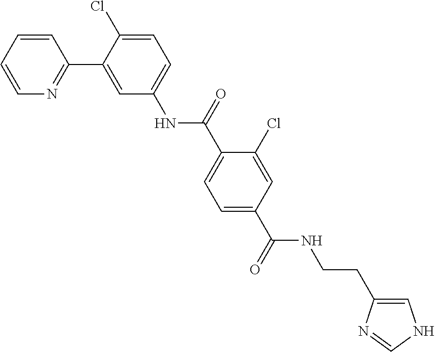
C1=CN=C(C2=CC(NC(C3=CC=C(C(NCCC4=CNC=N4)=O)C=C3Cl)=O)=CC=C2Cl)C=C1
